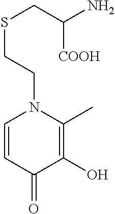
C1=CC(=O)C(O)=C(C)N1CCSCC([COOH])N
